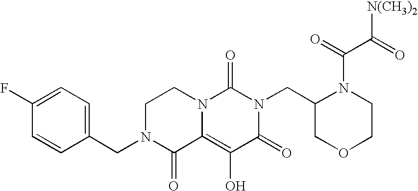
C1(CN2C(=O)C3=C(O)C(=O)N(CC4COCCN4C(C(=O)[N(CH3)2])=O)C(=O)N3CC2)=CC=C(F)C=C1
